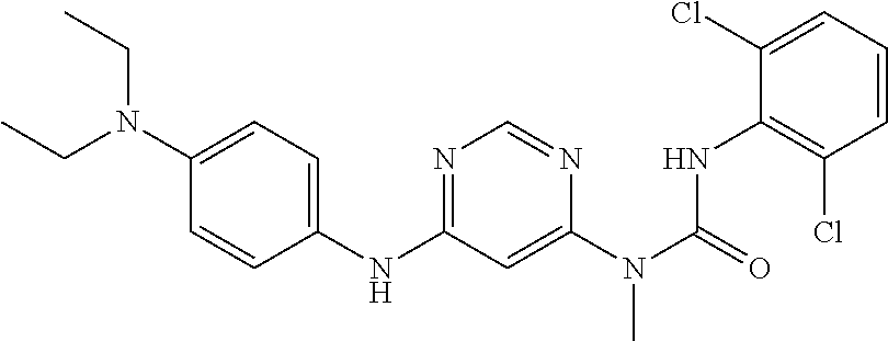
C1(NC2=NC=NC(N(C(NC3=C(Cl)C=CC=C3Cl)=O)C)=C2)=CC=C(N(CC)CC)C=C1
